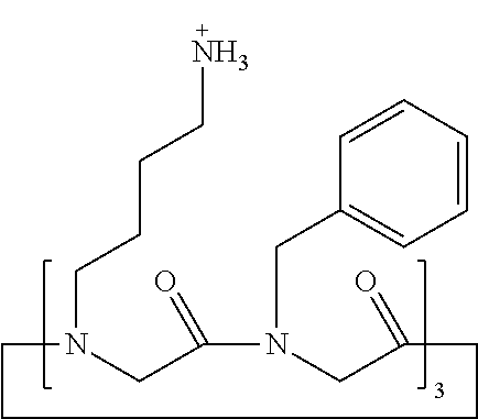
C1N(CCCCN)CC(=O)N(CC2=CC=CC=C2)CC(=O)CCC1
